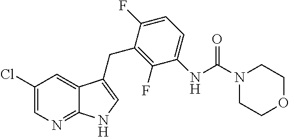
C1(F)=C(CC2=CNC3=NC=C(Cl)C=C32)C(F)=CC=C1NC(N1CCOCC1)=O
